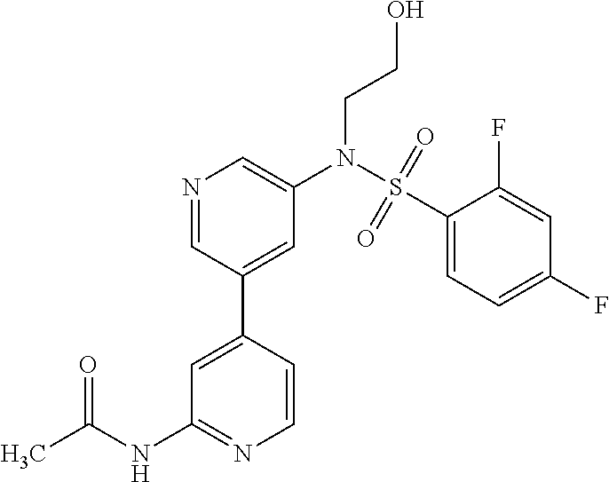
C1=CC(C2=CC(N(S(C3=CC=C(F)C=C3F)(=O)=O)CCO)=CN=C2)=CC(NC(=O)C)=N1
